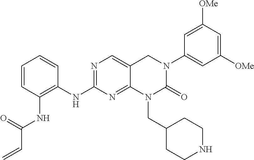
C1=CC(NC(C=C)=O)=C(NC2=NC=C3C(=N2)N(CC2CCNCC2)C(=O)N(C2=CC([OMe])=CC([OMe])=C2)C3)C=C1
